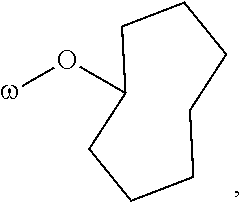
C1(O[w])CCCCCCC1
